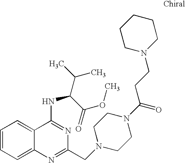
C1=CC=C2C(=C1)C(NC(C(C)C)C(=O)OC)=NC(CN1CCN(C(=O)CCN3CCCCC3)CC1)=N2
